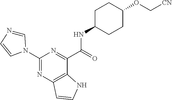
C1(N2C=NC=C2)=NC2=C(C(C(=O)NC3CCC(OC[CN])CC3)=N1)NC=C2
